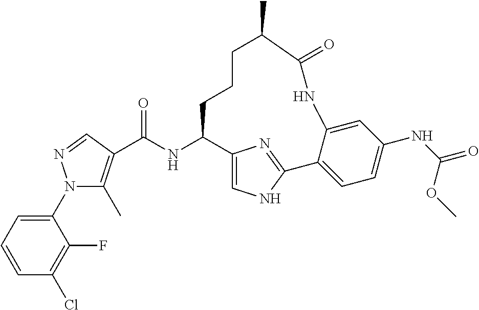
C(NC1CCCC(C)C(=O)NC2=CC(NC(OC)=O)=CC=C2C2=NC1=CN2)(=O)C1=C(C)N(C2=CC=CC(Cl)=C2F)N=C1
